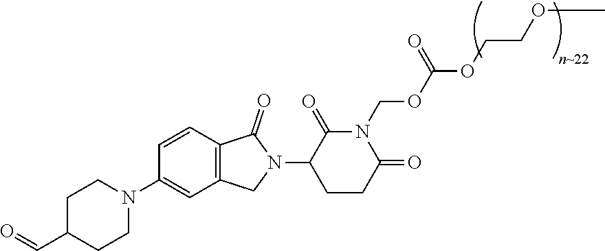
C1=CC2=C(C=C1N1CCC(C=O)CC1)CN(C1CCC(=O)N(COC(OCCOC)=O)C1=O)C2=O
